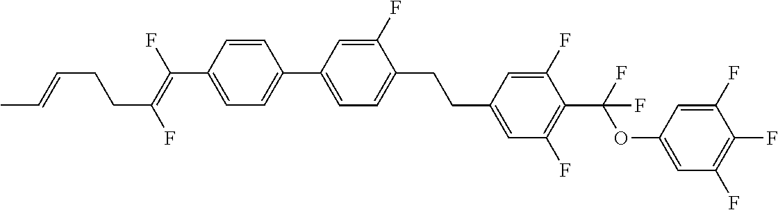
C1=CC(C2=CC=C(CCC3=CC(F)=C(C(OC4=CC(F)=C(F)C(F)=C4)(F)F)C(F)=C3)C(F)=C2)=CC=C1C(F)=C(F)CCC=CC
